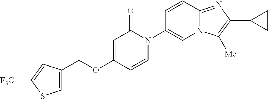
C(OC1=CC(=O)N(C2=CN3C(=NC(C4CC4)=C3[Me])C=C2)C=C1)C1=CSC([F3C])=C1
